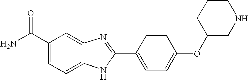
C12=CC(C(=O)N)=CC=C1NC(C1=CC=C(OC3CNCCC3)C=C1)=N2
